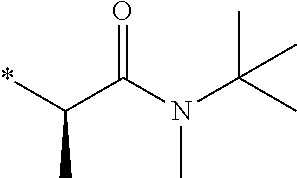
C(C)(C(N(C)C(C)(C)C)=O)*
